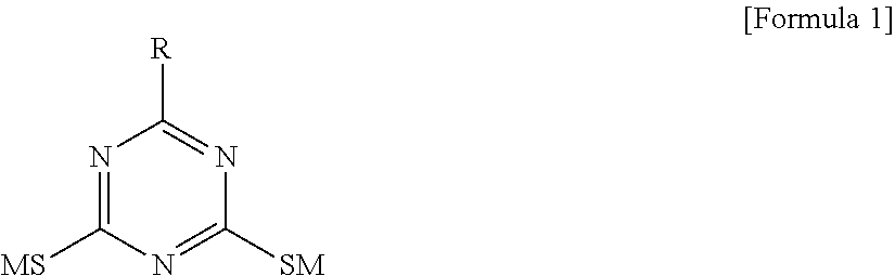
N1=C([MS])N=C([SM])N=C1[R]
